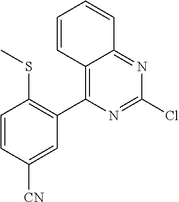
C12=C(C3=C(SC)C=CC([CN])=C3)N=C(Cl)N=C1C=CC=C2
